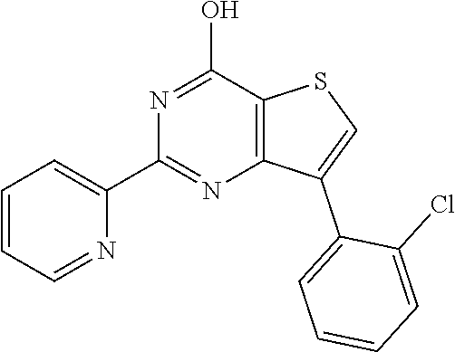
C12=C(C(O)=NC(C3=CC=CC=N3)=N1)SC=C2C1=CC=CC=C1Cl
